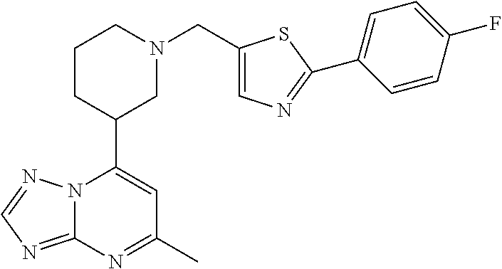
N12C(=NC=N1)N=C(C)C=C2C1CN(CC2=CN=C(C3=CC=C(F)C=C3)S2)CCC1
